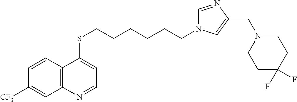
C12=C(C=CC([CF3])=C1)C(SCCCCCCN1C=NC(CN3CCC(F)(F)CC3)=C1)=CC=N2
